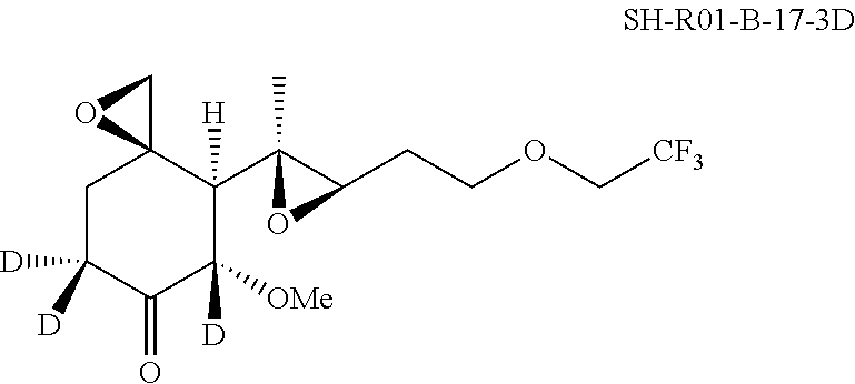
C1C([D])([D])C(=O)C([OMe])([D])C(C2(C)C(CCOC[CF3])O2)([H])C12CO2
